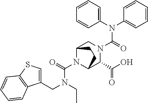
N(C(=O)N1CC2N(C(N(CC3=CSC4=C3C=CC=C4)CC)=O)C(C1C(O)=O)CC2)(C1=CC=CC=C1)C1=CC=CC=C1
